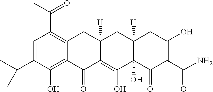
C1=C(C(C)(C)C)C(O)=C2C(=C1C(=O)C)CC1([H])C(=C(O)C3(O)C([H])(C1)CC(O)=C(C(N)=O)C3=O)C2=O
